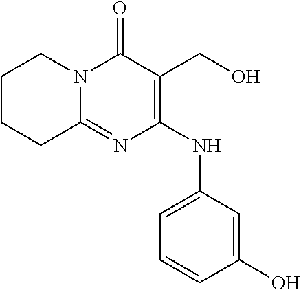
C1=CC(O)=CC(NC2=C(CO)C(=O)N3C(=N2)CCCC3)=C1
